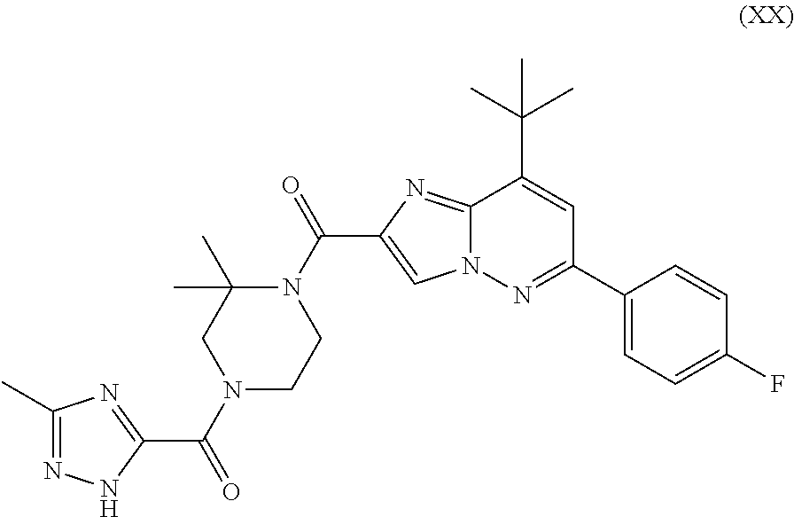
C1(C2=NN3C(=NC(C(N4C(C)(C)CN(C(=O)C5=NC(C)=NN5)CC4)=O)=C3)C(C(C)(C)C)=C2)=CC=C(F)C=C1
